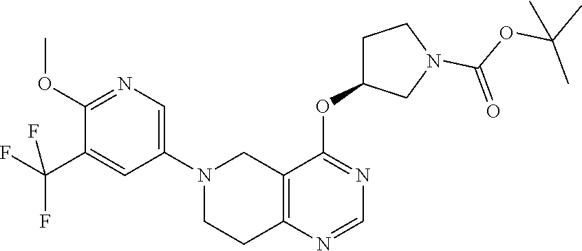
C1(OC)=NC=C(N2CC3=C(N=CN=C3OC3CCN(C(OC(C)(C)C)=O)C3)CC2)C=C1C(F)(F)F
